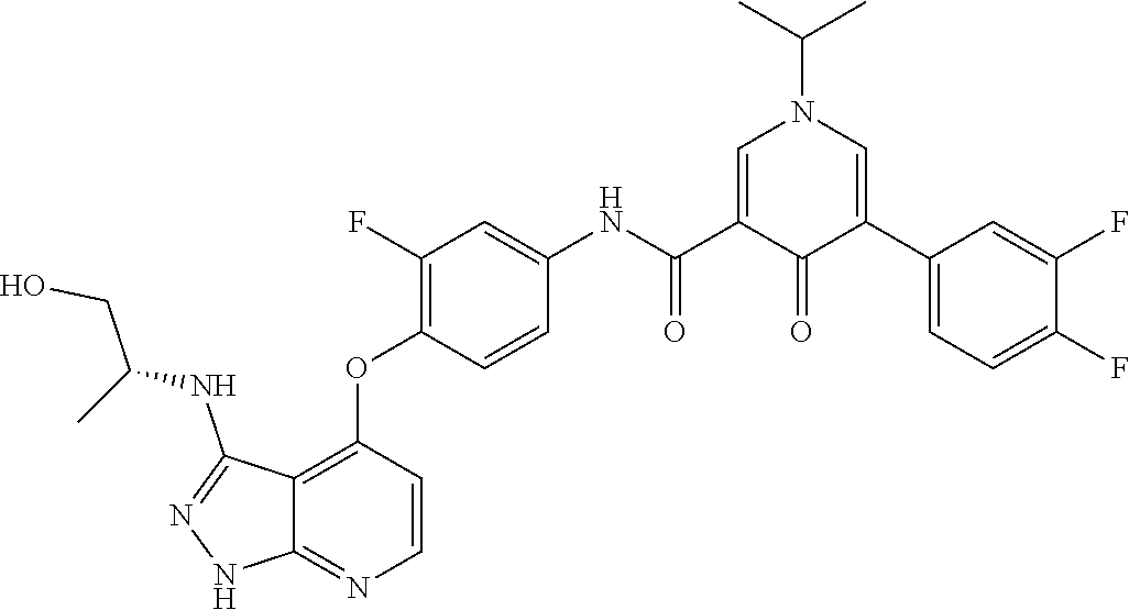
CC(C)N1C=C(C(NC2=CC(F)=C(OC3=C4C(=NC=C3)NN=C4NC(CO)C)C=C2)=O)C(=O)C(C2=CC=C(F)C(F)=C2)=C1
